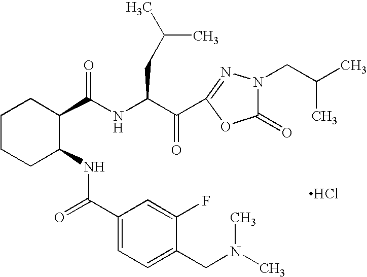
N(C(C(C1=NN(CC(C)C)C(=O)O1)=O)CC(C)C)C(=O)C1CCCCC1NC(=O)C1=CC=C(CN(C)C)C(F)=C1.Cl
